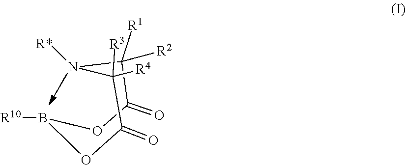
B1([R10])OC(=O)C([R2])([R1])N([R*])C([R4])([R3])C(=O)O1
